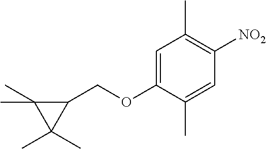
C1=C(OCC2C(C)(C)C2(C)C)C(C)=CC([NO2])=C1C
